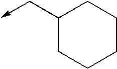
C1(C->C)CCCCC1
